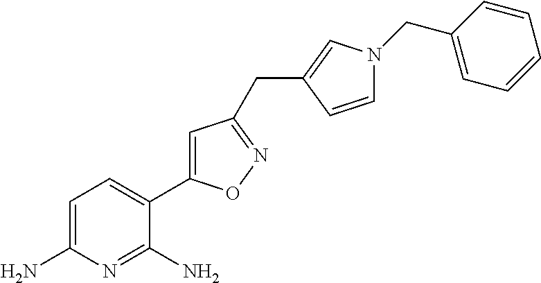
C1=C(N)N=C(N)C(C2=CC(CC3=CN(CC4=CC=CC=C4)C=C3)=NO2)=C1
